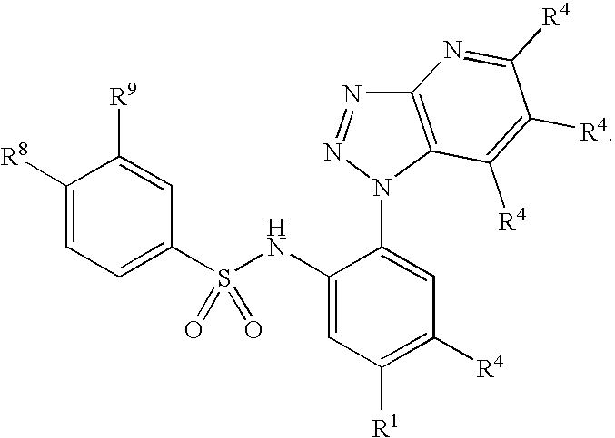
C1([R8])=CC=C(S(NC2=CC([R1])=C([R4])C=C2N2C3=C(N=N2)N=C([R4])C([R4])=C3[R4])(=O)=O)C=C1[R9]
